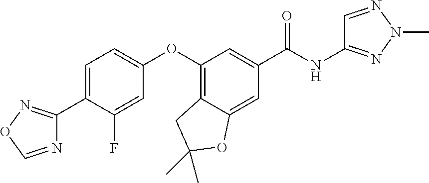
C1=C(C2=NOC=N2)C(F)=CC(OC2=C3C(=CC(C(NC4=NN(C)N=C4)=O)=C2)OC(C)(C)C3)=C1
